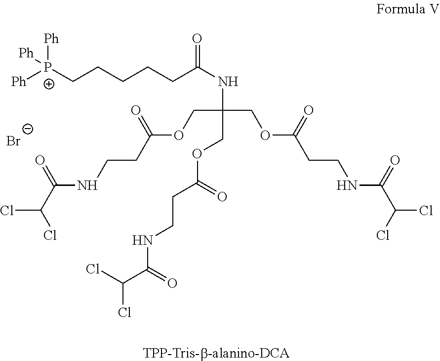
[P+](CCCCCC(NC(COC(CCNC(C(Cl)Cl)=O)=O)(COC(CCNC(C(Cl)Cl)=O)=O)COC(=O)CCNC(=O)C(Cl)Cl)=O)([Ph])([Ph])[Ph].[Br-]
